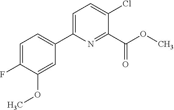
COC(C1=NC(C2=CC=C(F)C(OC)=C2)=CC=C1Cl)=O
